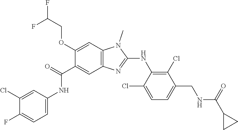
C1(Cl)=CC(NC(C2=CC3=C(C=C2OCC(F)F)N(C)C(NC2=C(Cl)C(CNC(C4CC4)=O)=CC=C2Cl)=N3)=O)=CC=C1F
